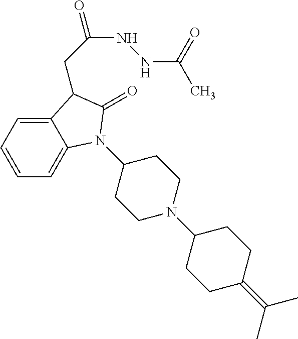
C1(N2C3=CC=CC=C3C(CC(NNC(=O)C)=O)C2=O)CCN(C2CCC(=C(C)C)CC2)CC1
